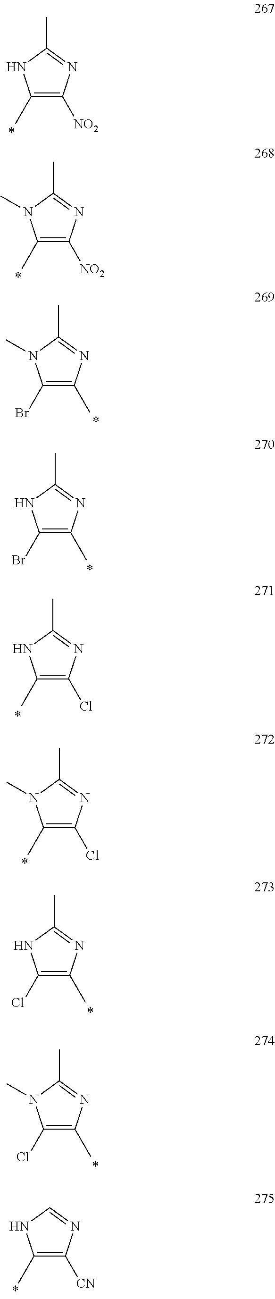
C1(Br)=C(C)N=C(C)N1.C1(C)=C([NO2])N=C(C)N1.C1(C)=C([NO2])N=C(C)N1C.C1(Br)=C(C)N=C(C)N1C.C1(C)=C(Cl)N=C(C)N1.C1(C)=C(Cl)N=C(C)N1C.C1(Cl)=C(C)N=C(C)N1.C1(Cl)=C(C)N=C(C)N1C.C1(C)=C([CN])N=CN1
